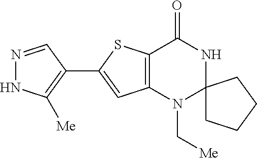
C12=C(N(C[Me])C3(NC1=O)CCCC3)C=C(C1=C([Me])NN=C1)S2
